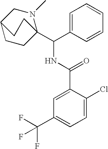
C1CC2(C(C3=CC=CC=C3)NC(C3=CC(C(F)(F)F)=CC=C3Cl)=O)N(C)CC1CC2
